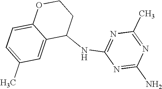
C1(NC2=NC(C)=NC(N)=N2)CCOC2=CC=C(C)C=C12
